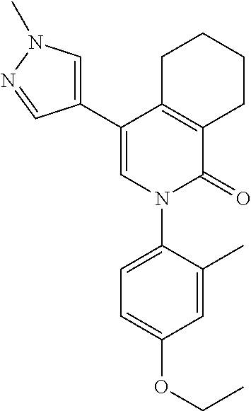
C12=C(C(C3=CN(C)N=C3)=CN(C3=CC=C(OCC)C=C3C)C1=O)CCCC2
